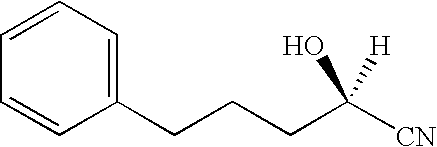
C1=CC=C(CCCC([CN])(O)[H])C=C1
